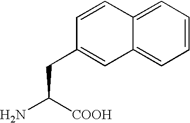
C(CC1=CC2=CC=CC=C2C=C1)([COOH])N
